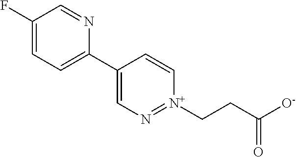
C1(F)=CC=C(C2=CN=[N+](CCC([O-])=O)C=C2)N=C1
